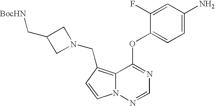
C1=CN2C(=C1CN1CC(C[BocHN])C1)C(OC1=CC=C(N)C=C1F)=NC=N2
